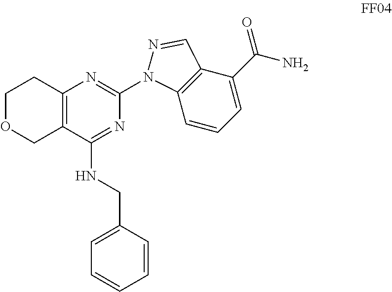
C12=C(C(NCC3=CC=CC=C3)=NC(N3C4=C(C(C(N)=O)=CC=C4)C=N3)=N1)COCC2
